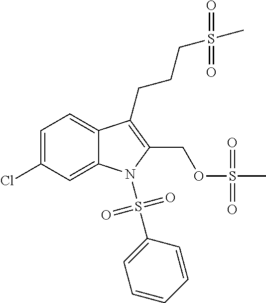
C1=C(Cl)C=C2C(=C1)C(CCCS(C)(=O)=O)=C(COS(=O)(=O)C)N2S(=O)(=O)C1=CC=CC=C1
